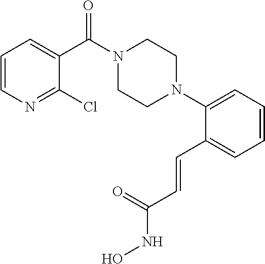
C1=CC=C(C=CC(NO)=O)C(N2CCN(C(C3=CC=CN=C3Cl)=O)CC2)=C1
